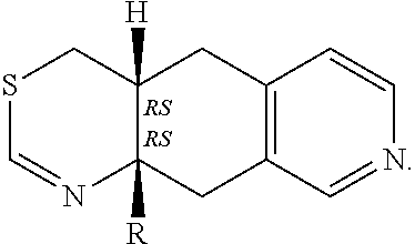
C12=C(C=NC=C1)CC1([R])C([H])(C2)CSC=N1.[RS].[RS]
